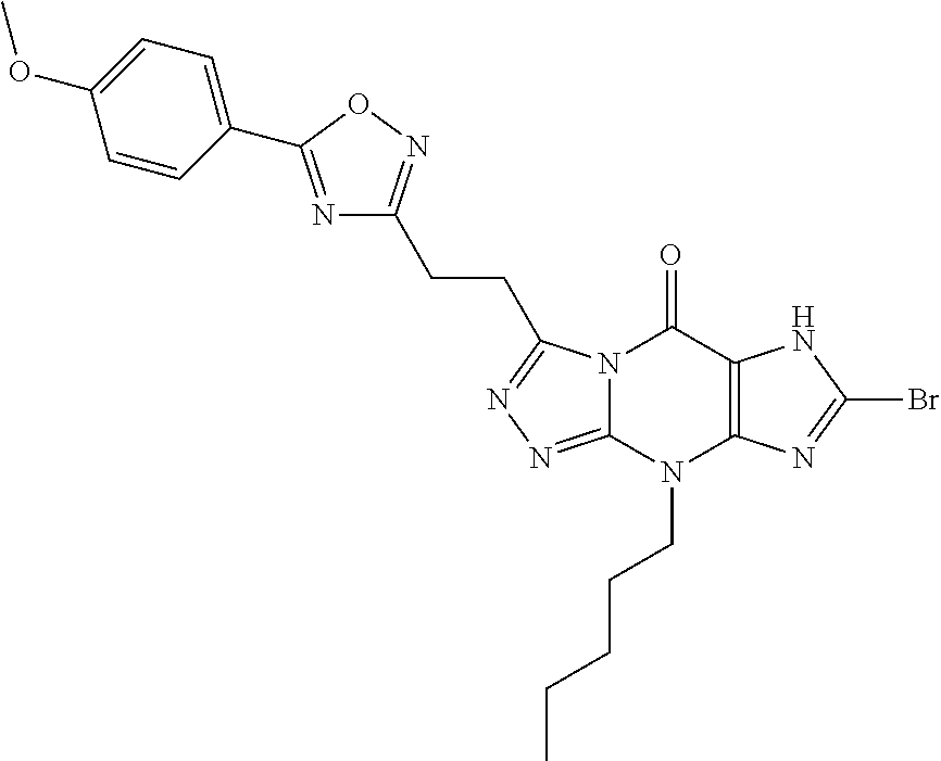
N12C(=NN=C1CCC1=NOC(C3=CC=C(OC)C=C3)=N1)N(CCCCC)C1=C(C2=O)NC(Br)=N1
